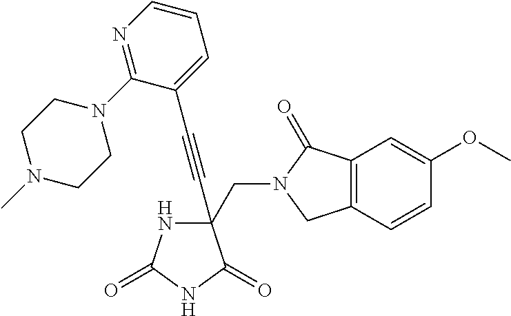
C(#CC1(CN2C(=O)C3=C(C2)C=CC(OC)=C3)NC(=O)NC1=O)C1=CC=CN=C1N1CCN(C)CC1
